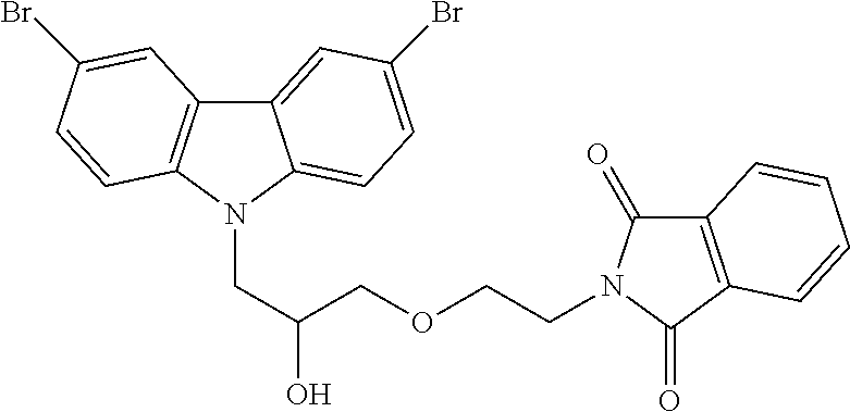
C12=CC(Br)=CC=C1N(CC(O)COCCN1C(=O)C3=C(C1=O)C=CC=C3)C1=C2C=C(Br)C=C1
